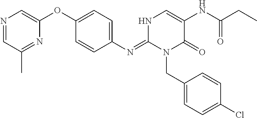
N1=CC(C)=NC(OC2=CC=C(N=C3N(CC4=CC=C(Cl)C=C4)C(=O)C(NC(CC)=O)=CN3)C=C2)=C1
